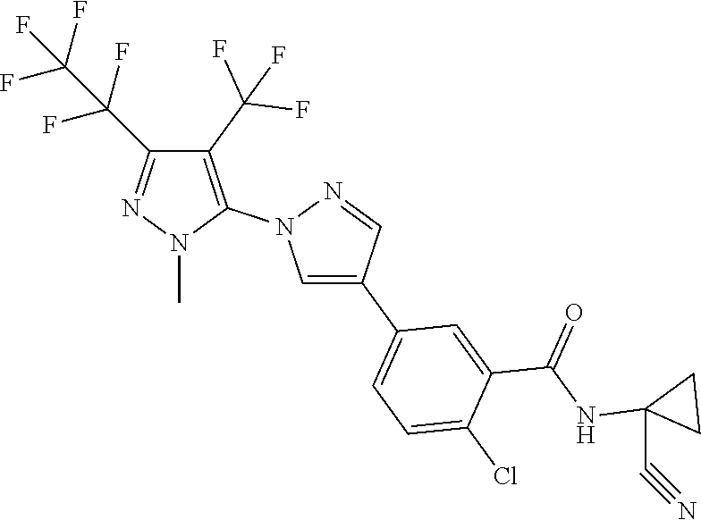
C1=C(C2=CC=C(Cl)C(C(NC3(C#N)CC3)=O)=C2)C=NN1C1=C(C(F)(F)F)C(C(F)(F)C(F)(F)F)=NN1C
